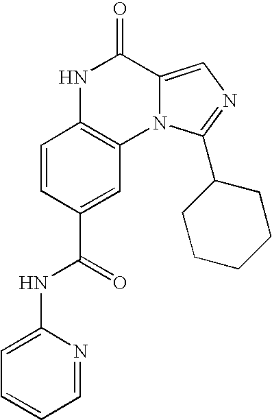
C1=CC(C(=O)NC2=CC=CC=N2)=CC2=C1NC(=O)C1=CN=C(C3CCCCC3)N21
